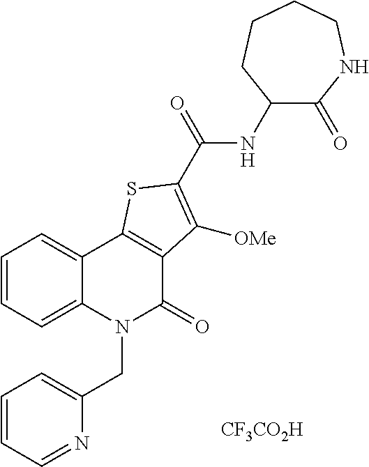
C1=CC=C2C(=C1)C1=C(C(=O)N2CC2=CC=CC=N2)C([OMe])=C(C(NC2C(=O)NCCCC2)=O)S1.[CF3CO2H]
